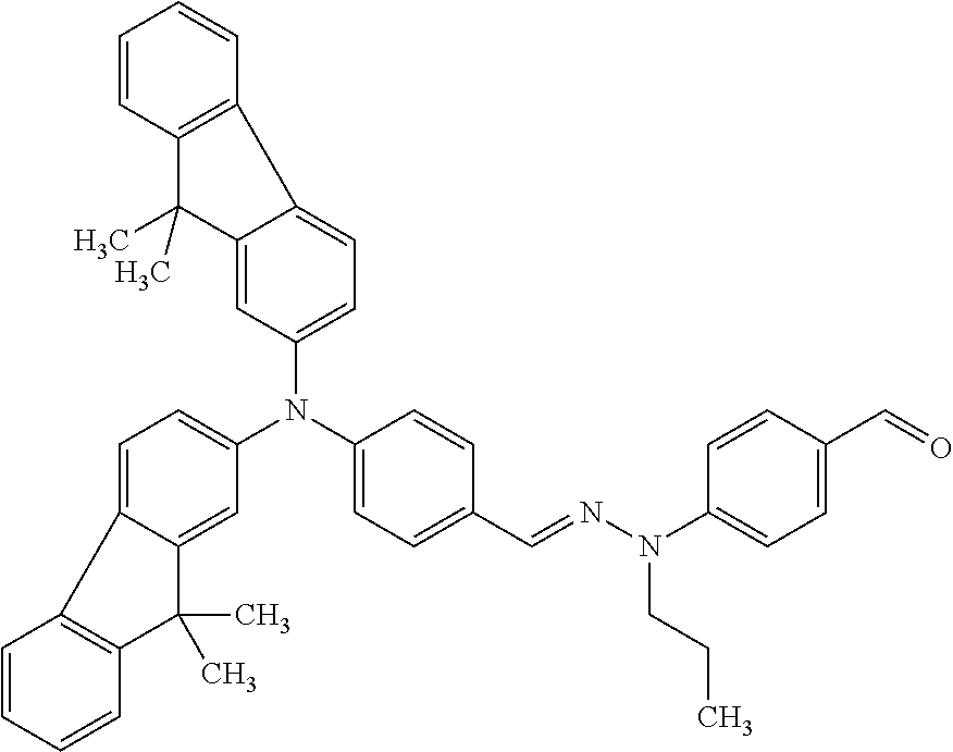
C1(N(C2=CC=C(C=NN(C3=CC=C(C=O)C=C3)CCC)C=C2)C2=CC=C3C(=C2)C(C)(C)C2=C3C=CC=C2)=CC=C2C(=C1)C(C)(C)C1=C2C=CC=C1
